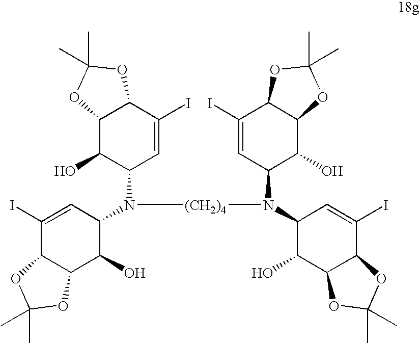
C1(I)=CC(N([(CH2)4]N(C2C(O)C3C(C(I)=C2)OC(C)(C)O3)C2C(O)C3C(C(I)=C2)OC(C)(C)O3)C2C=C(I)C3C(C2O)OC(C)(C)O3)C(O)C2C1OC(C)(C)O2
